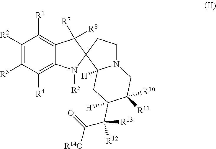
N1([R5])C2=C([R4])C([R3])=C([R2])C([R1])=C2C([R7])([R8])C12CCN1C2([H])CC(C(C([R14O])=O)([R12])[R13])([H])C([R10])([R11])C1
